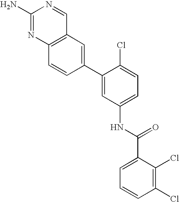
C1(N)=NC2=C(C=N1)C=C(C1=CC(NC(C3=CC=CC(Cl)=C3Cl)=O)=CC=C1Cl)C=C2
